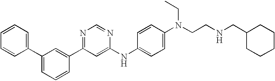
C1=CC=C(C2=CC=CC(C3=NC=NC(NC4=CC=C(N(CC)CCNCC5CCCCC5)C=C4)=C3)=C2)C=C1
